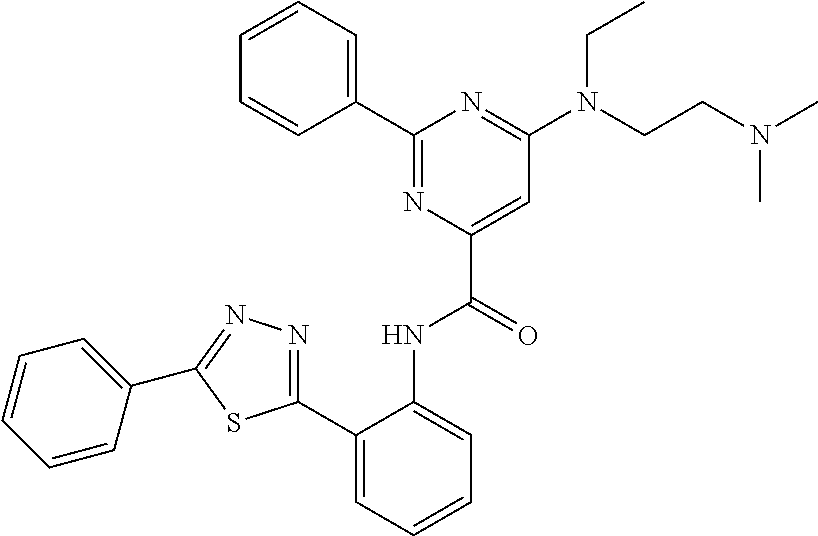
C1=CC=CC(C2=NC(C(=O)NC3=CC=CC=C3C3=NN=C(C4=CC=CC=C4)S3)=CC(N(CCN(C)C)CC)=N2)=C1
